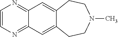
C1=CN=C2C(=N1)C=C1C(=C2)CCN(C)CC1
